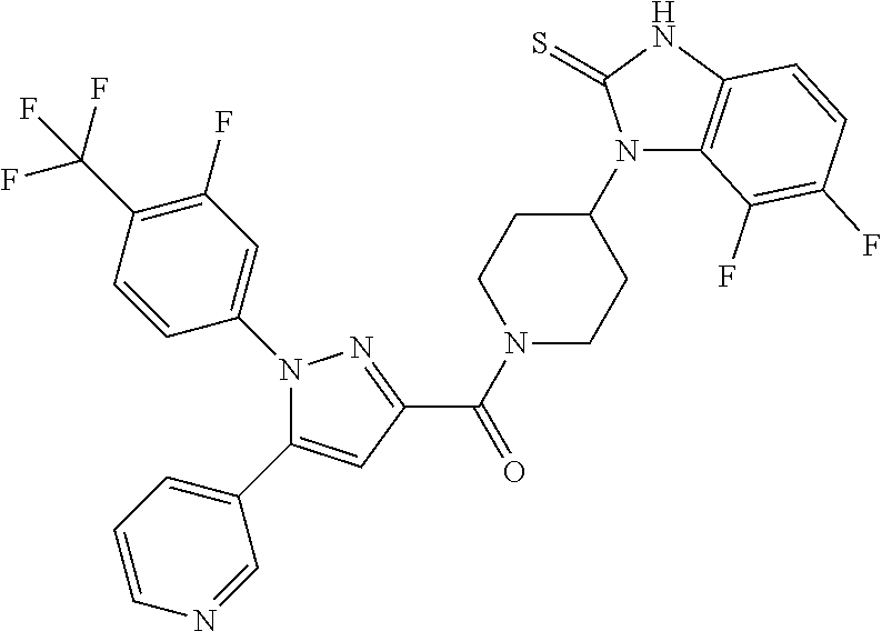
N1(C2=CC(F)=C(C(F)(F)F)C=C2)C(C2=CC=CN=C2)=CC(C(=O)N2CCC(N3C4=C(NC3=S)C=CC(F)=C4F)CC2)=N1
